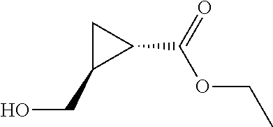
C1C(CO)C1C(OCC)=O
